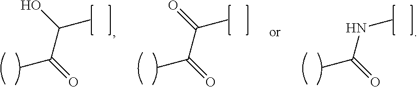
CC(=O)C(O)C.CC(=O)C(=O)C.CC(=O)NC
